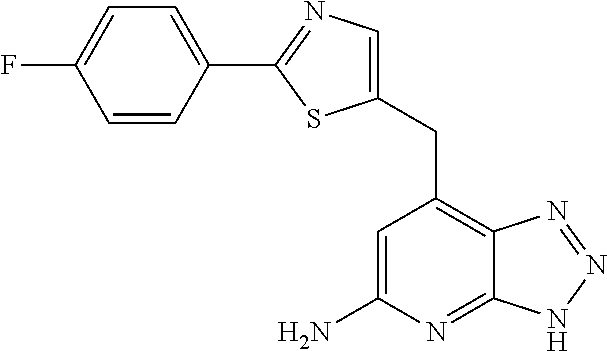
C1=C(N)N=C2C(=C1CC1=CN=C(C3=CC=C(F)C=C3)S1)N=NN2
